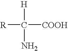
C([COOH])([R])([H])N
